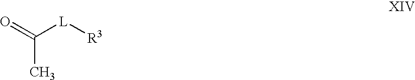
CC(=O)[L][R3]
